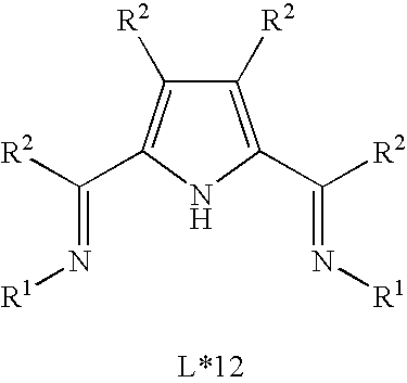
C1([R2])=C(C([R2])=N[R1])NC(C([R2])=N[R1])=C1[R2]
